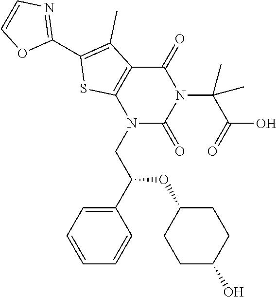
N1(CC(C2=CC=CC=C2)OC2CCC(O)CC2)C(=O)N(C(C(=O)O)(C)C)C(=O)C2=C1SC(C1=NC=CO1)=C2C
